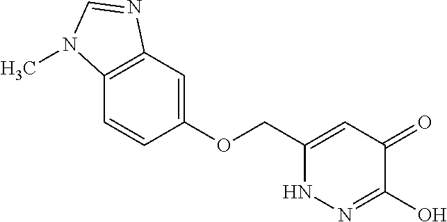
C1(OCC2=CC(=O)C(O)=NN2)=CC2=C(C=C1)N(C)C=N2
